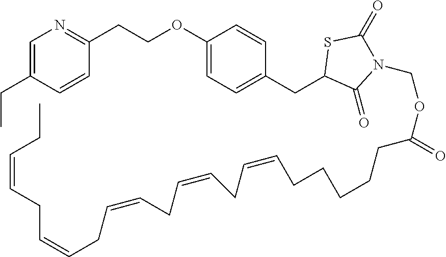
C1=C(CC)C=CC(CCOC2=CC=C(CC3C(=O)N(COC(CCCCCC=CCC=CCC=CCC=CCC=CCC)=O)C(=O)S3)C=C2)=N1
